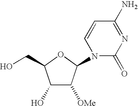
C1(O)C([OMe])C(N2C(=O)N=C(N)C=C2)OC1CO
